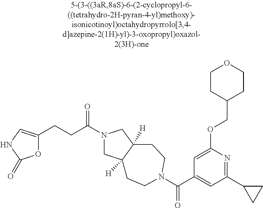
C(CC1=CNC(=O)O1)C(N1CC2([H])C([H])(C1)CCN(C(C1=CC(C3CC3)=NC(OCC3CCOCC3)=C1)=O)CC2)=O
